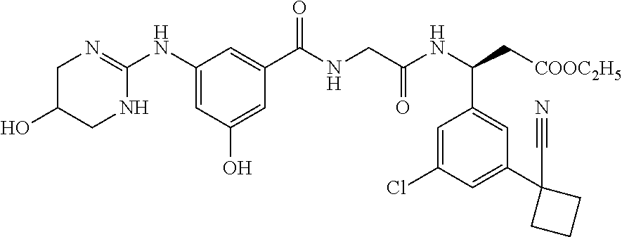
C1(NC2=NCC(O)CN2)=CC(O)=CC(C(NCC(NC(C[COOC2H5])C2=CC(C3(C#N)CCC3)=CC(Cl)=C2)=O)=O)=C1
